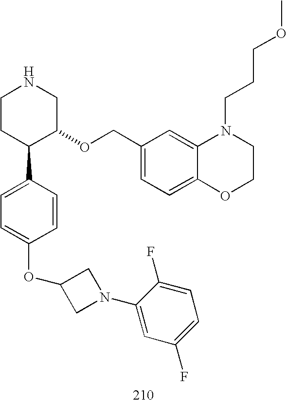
C1CC(C2=CC=C(OC3CN(C4=CC(F)=CC=C4F)C3)C=C2)C(OCC2=CC=C3C(=C2)N(CCCOC)CCO3)CN1
